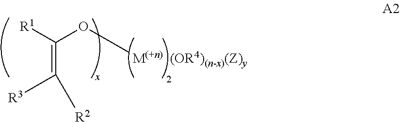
C(O[M(+n)])([R1])=C([R2])[R3].[(OR4)(n-x)(Z)y]
